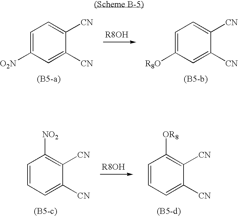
C1=C([O2N])C=C([CN])C([CN])=C1.C1=C([R8O])C=C([CN])C([CN])=C1.C1=CC=C([CN])C([CN])=C1[NO2].C1=CC=C([CN])C([CN])=C1[OR8]
